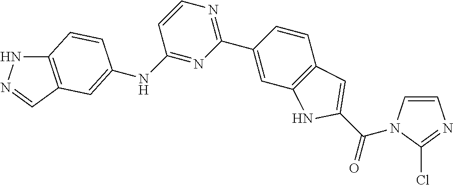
N1C2=C(C=N1)C=C(NC1=NC(C3=CC4=C(C=C3)C=C(C(=O)N3C=CN=C3Cl)N4)=NC=C1)C=C2
